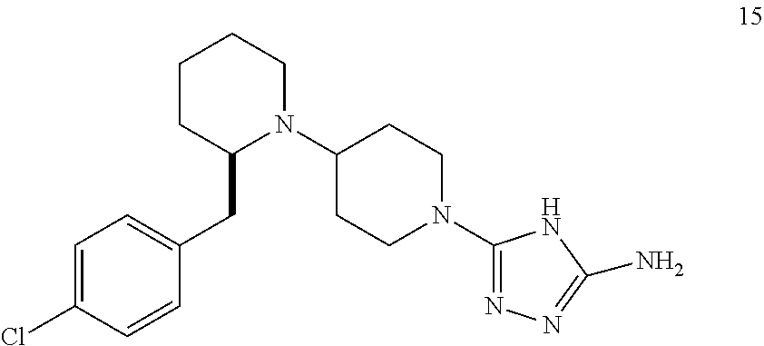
C1=C(Cl)C=CC(CC2N(C3CCN(C4=NN=C(N)N4)CC3)CCCC2)=C1
